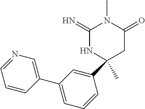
C1(=N)NC(C2=CC(C3=CN=CC=C3)=CC=C2)(C)CC(=O)N1C
